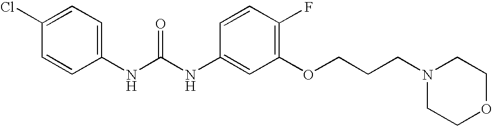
C1(Cl)=CC=C(NC(NC2=CC(OCCCN3CCOCC3)=C(F)C=C2)=O)C=C1
